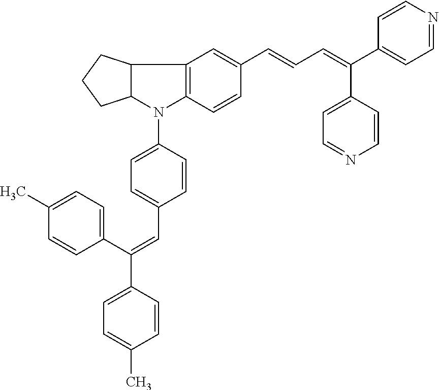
C12C(N(C3=CC=C(C=C(C4=CC=C(C)C=C4)C4=CC=C(C)C=C4)C=C3)C3=C1C=C(C=CC=C(C1=CC=NC=C1)C1=CC=NC=C1)C=C3)CCC2
